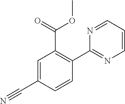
C1=C(C#N)C=CC(C2=NC=CC=N2)=C1C(OC)=O
